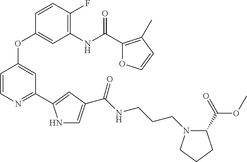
C1(F)=C(NC(C2=C(C)C=CO2)=O)C=C(OC2=CC(C3=CC(C(NCCCN4C(C(OC)=O)CCC4)=O)=CN3)=NC=C2)C=C1
